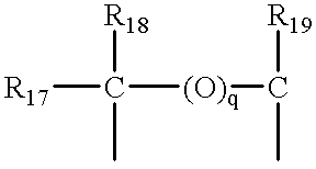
[R17]C([(O)q]C([R19])C)(C)[R18]
